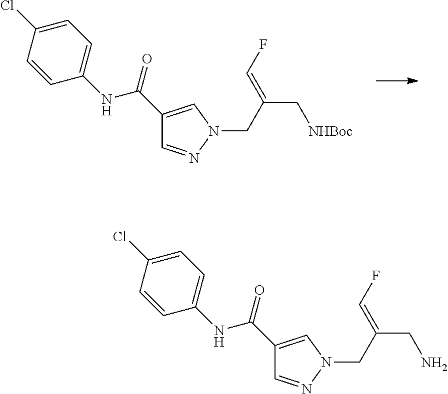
C(C1=CN(CC(C[NHBoc])=CF)N=C1)(NC1=CC=C(Cl)C=C1)=O.C(C1=CN(CC(CN)=CF)N=C1)(NC1=CC=C(Cl)C=C1)=O
